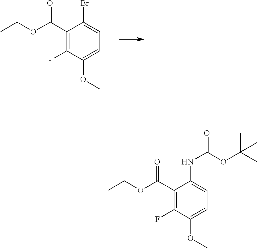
C1(C(OCC)=O)=C(F)C(OC)=CC=C1NC(OC(C)(C)C)=O.C1(C(OCC)=O)=C(F)C(OC)=CC=C1Br
